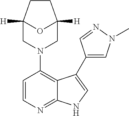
C1=CN=C2C(=C1N1CC3([H])CCC([H])(C1)O3)C(C1=CN(C)N=C1)=CN2
